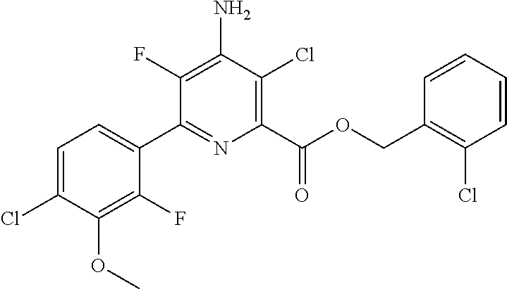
C1=C(Cl)C(OC)=C(F)C(C2=NC(C(OCC3=C(Cl)C=CC=C3)=O)=C(Cl)C(N)=C2F)=C1
